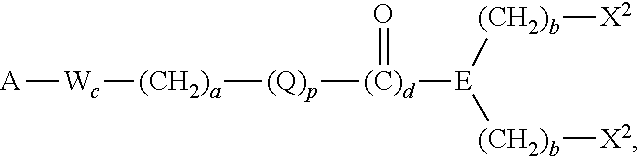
[A][Wc][(CH2)a][(Q)p][(C)d](=O)[E]([(CH2)b][X2])[(CH2)b][X2]
